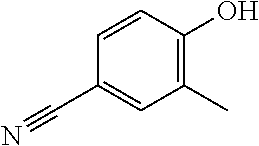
C1=CC(O)=C(C)C=C1C#N
